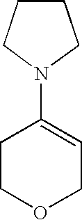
C1COCC=C1N1CCCC1
